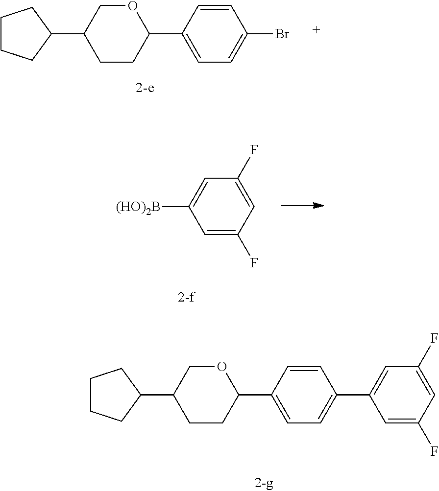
C1CCC(C2CCC(C3=CC=C(Br)C=C3)OC2)C1.C1=C(F)C=C(F)C=C1[(HO)2B].C1CCC(C2CCC(C3=CC=C(C4=CC(F)=CC(F)=C4)C=C3)OC2)C1
